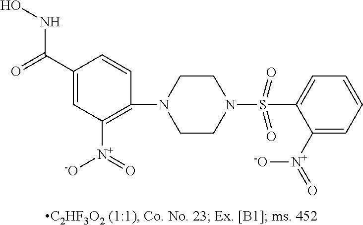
N1(S(C2=CC=CC=C2[N+](=O)[O-])(=O)=O)CCN(C2=C([N+](=O)[O-])C=C(C(=O)NO)C=C2)CC1
